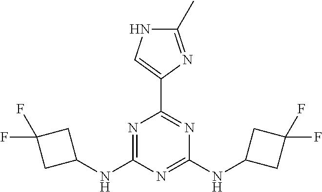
N1=C(NC2CC(F)(F)C2)N=C(NC2CC(F)(F)C2)N=C1C1=CNC(C)=N1
